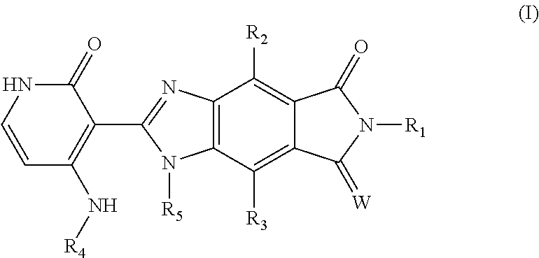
C12=C(C([R3])=C3C(=C1[R2])C(=O)N([R1])C3=[W])N([R5])C(C1=C(N[R4])C=CNC1=O)=N2
